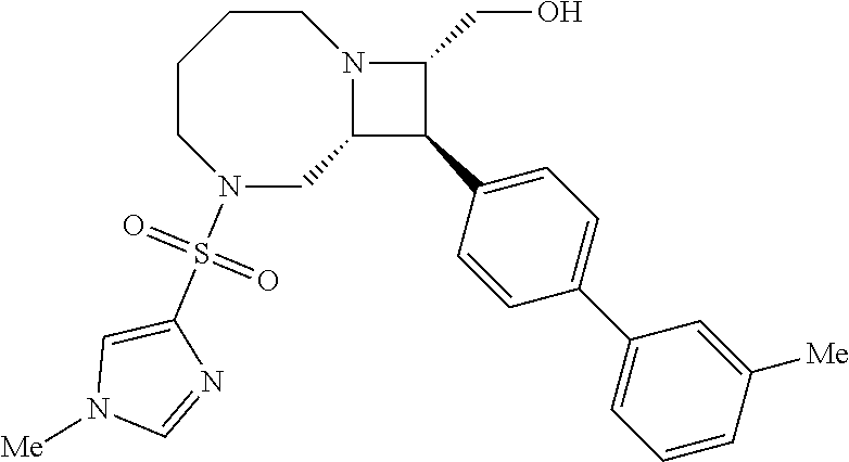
C1CN(S(=O)(=O)C2=CN([Me])C=N2)CC2N(CC1)C(CO)C2C1=CC=C(C2=CC=CC([Me])=C2)C=C1
